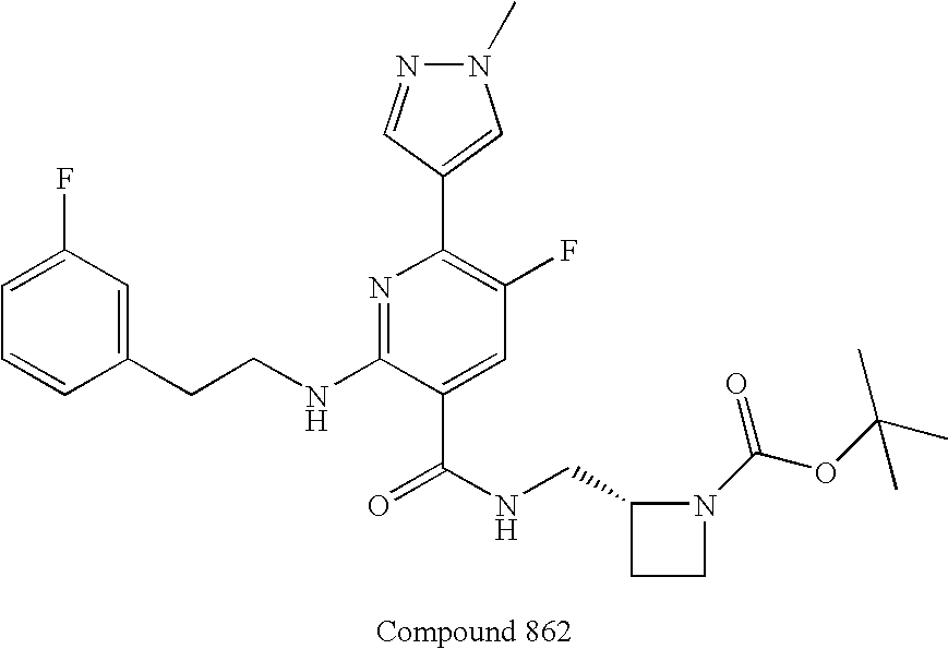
C1=CC(CCNC2=NC(C3=CN(C)N=C3)=C(F)C=C2C(NCC2CCN2C(OC(C)(C)C)=O)=O)=CC(F)=C1
